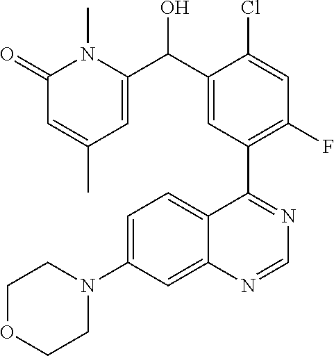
C1=C(N2CCOCC2)C=C2C(=C1)C(C1=C(F)C=C(Cl)C(C(C3=CC(C)=CC(=O)N3C)O)=C1)=NC=N2
